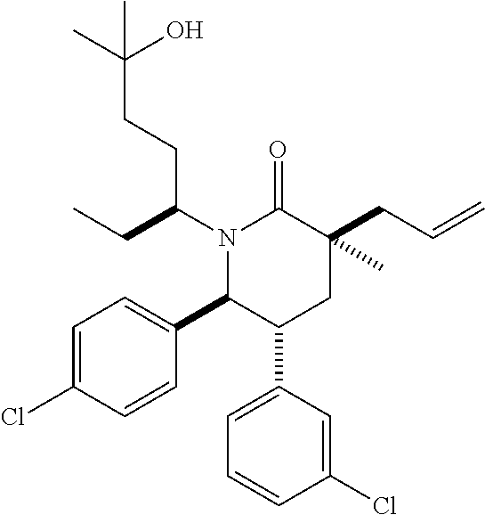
N1(C(CC)CCC(O)(C)C)C(C2=CC=C(Cl)C=C2)C(C2=CC=CC(Cl)=C2)CC(CC=C)(C)C1=O
